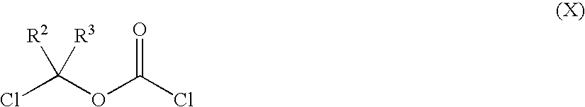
ClC(OC(Cl)=O)([R2])[R3]
